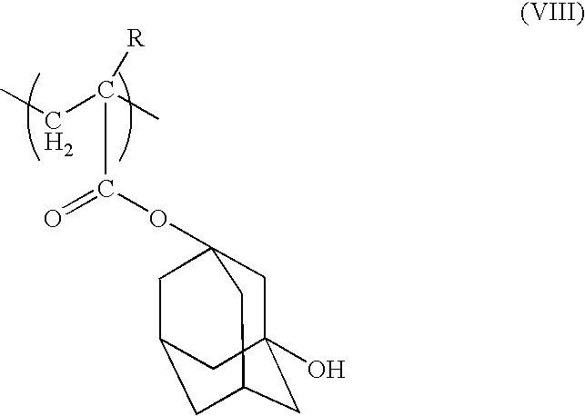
O(C(=O)C(C)(CC)[R])C12CC3(O)CC(CC(C1)C3)C2
